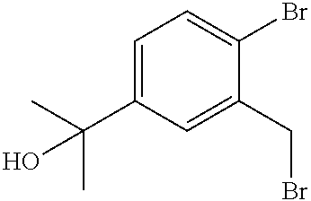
C1=C(C(C)(C)O)C=C(CBr)C(Br)=C1
